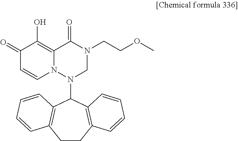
C1(=O)C=CN2C(=C1O)C(=O)N(CCOC)CN2C1C2=C(CCC3=C1C=CC=C3)C=CC=C2
